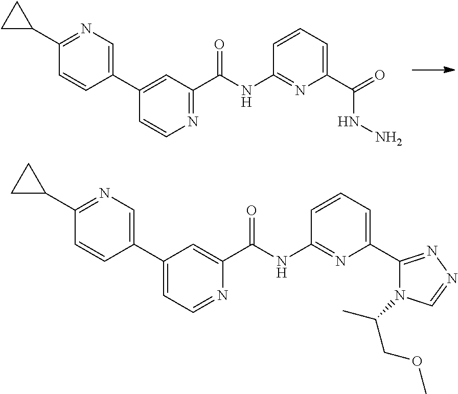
C1C(C2=NC=C(C3=CC(C(NC4=NC(C(=O)NN)=CC=C4)=O)=NC=C3)C=C2)C1.C1C(C2=NC=C(C3=CC=NC(C(NC4=NC(C5=NN=CN5C(COC)C)=CC=C4)=O)=C3)C=C2)C1
